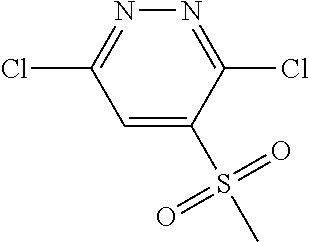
N1=C(Cl)C=C(S(C)(=O)=O)C(Cl)=N1
